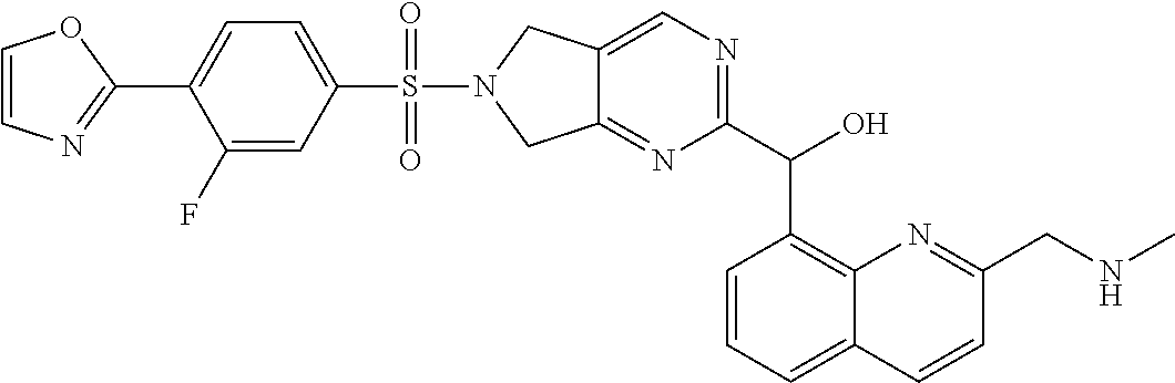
C1(F)=CC(S(=O)(=O)N2CC3=NC(C(O)C4=C5C(=CC=C4)C=CC(CNC)=N5)=NC=C3C2)=CC=C1C1=NC=CO1
